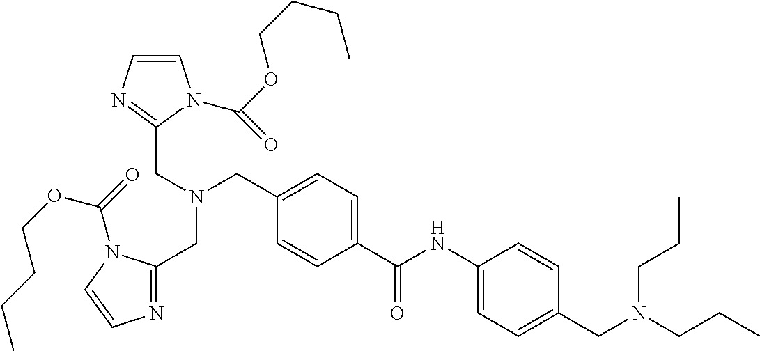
C1(C(NC2=CC=C(CN(CCC)CCC)C=C2)=O)=CC=C(CN(CC2=NC=CN2C(=O)OCCCC)CC2=NC=CN2C(=O)OCCCC)C=C1
